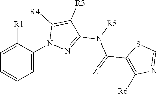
C1(C(=[Z])N([R5])C2=NN(C3=CC=CC=C3[R1])C([R4])=C2[R3])=C([R6])N=CS1
